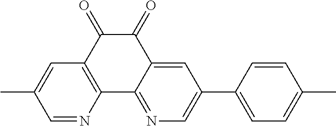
C1=NC2=C(C=C1C)C(=O)C(=O)C1=CC(C3=CC=C(C)C=C3)=CN=C21
